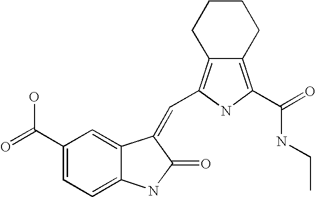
C1(C(=O)O)=CC=C2C(=C1)C(=CC1=C3CCCCC3=C(C(=O)NCC)N1)C(=O)N2
